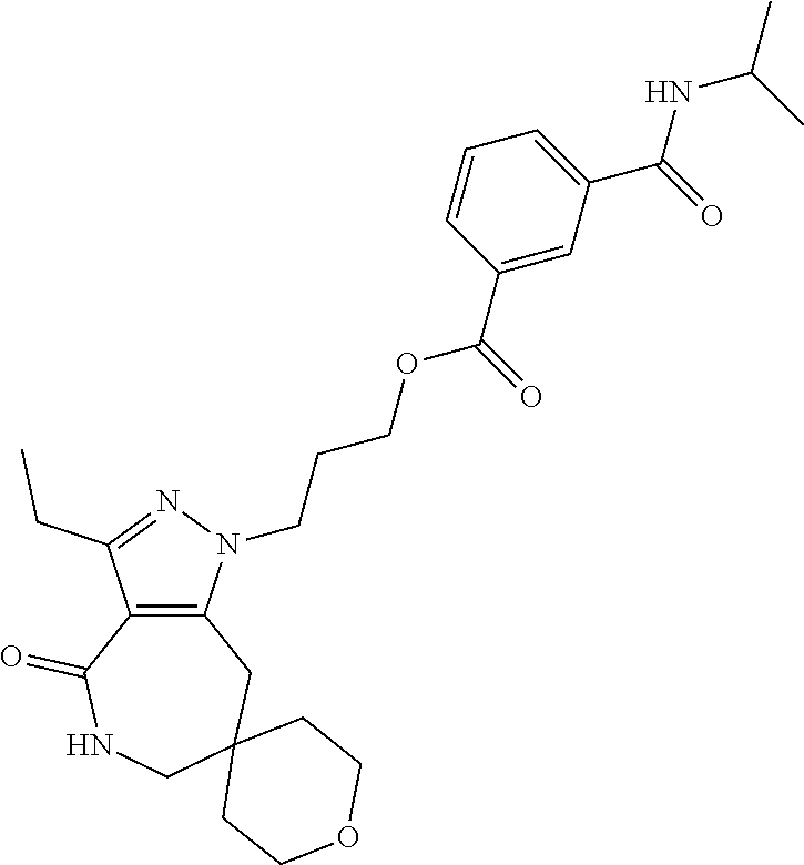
C12=C(N(CCCOC(C3=CC(C(=O)NC(C)C)=CC=C3)=O)N=C1CC)CC1(CNC2=O)CCOCC1
